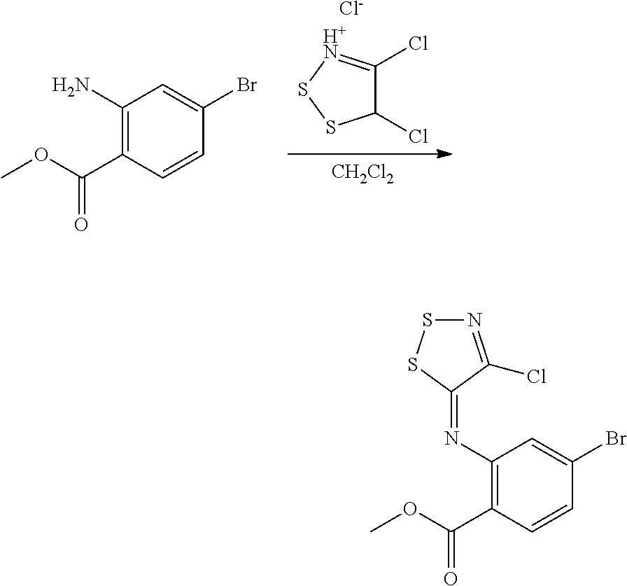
C1(Cl)C(Cl)=[H+N]SS1.[Cl-].[CH2Cl2].C1(C(=O)OC)=C(N)C=C(Br)C=C1.C1(C(=O)OC)=C(N=C2C(Cl)=NSS2)C=C(Br)C=C1
